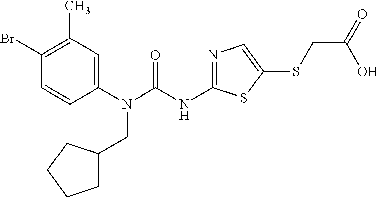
C1(N(CC2CCCC2)C(=O)NC2=NC=C(SCC(=O)O)S2)=CC(C)=C(Br)C=C1
